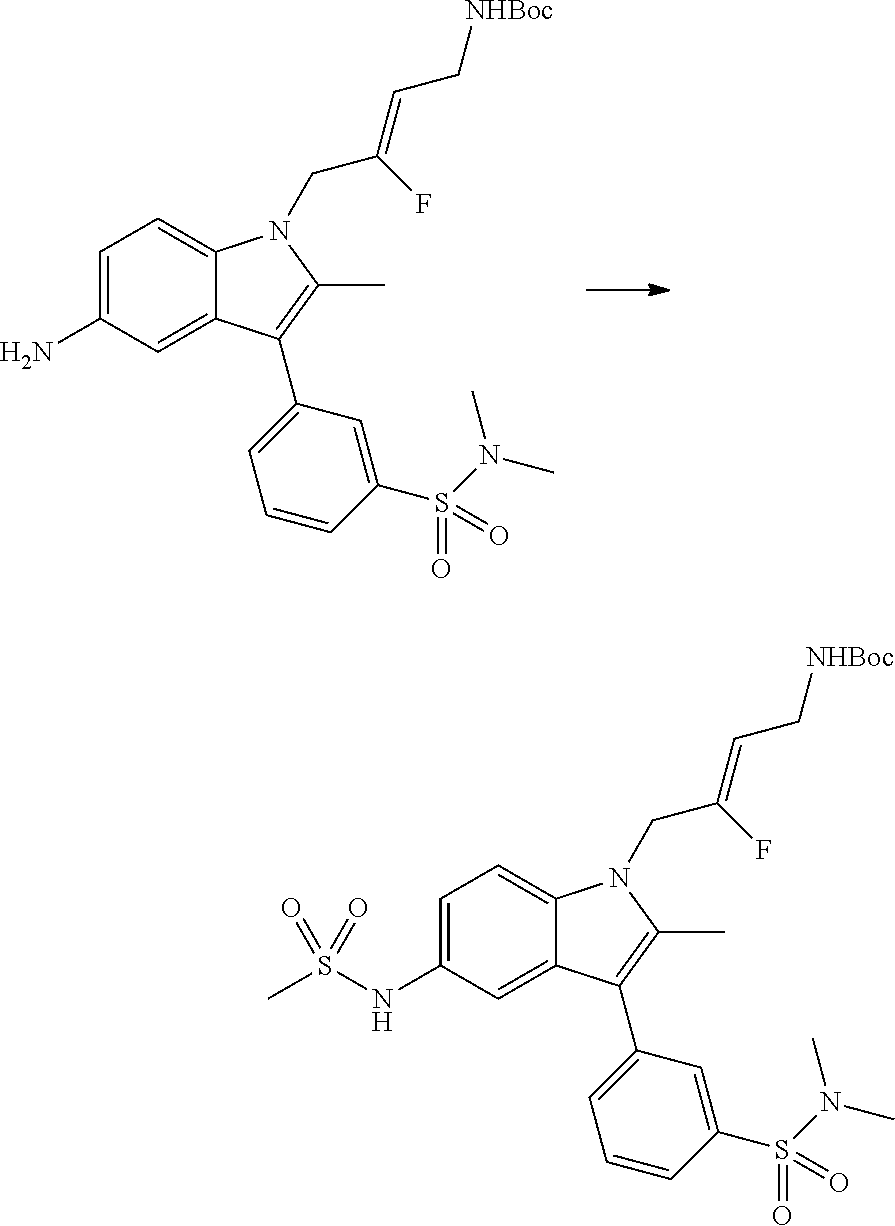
C1=C(N)C=C2C(=C1)N(CC(F)=CC[NHBoc])C(C)=C2C1=CC=CC(S(N(C)C)(=O)=O)=C1.C1=C(NS(C)(=O)=O)C=C2C(=C1)N(CC(F)=CC[NHBoc])C(C)=C2C1=CC=CC(S(N(C)C)(=O)=O)=C1
